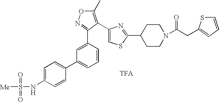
C1=C(C2=NOC(C)=C2C2=CSC(C3CCN(C(CC4=CC=CS4)=O)CC3)=N2)C=CC=C1C1=CC=C(NS(=O)(=O)[Me])C=C1
